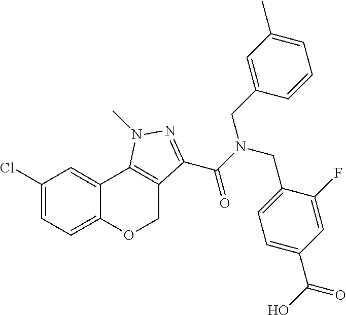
C1(Cl)=CC=C2C(=C1)C1=C(CO2)C(C(N(CC2=CC=C(C(=O)O)C=C2F)CC2=CC(C)=CC=C2)=O)=NN1C
